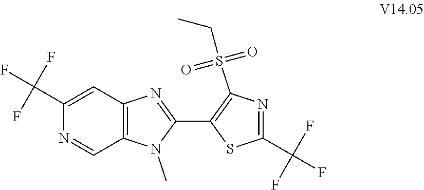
C1(C(F)(F)F)=CC2=C(C=N1)N(C)C(C1=C(S(=O)(=O)CC)N=C(C(F)(F)F)S1)=N2
